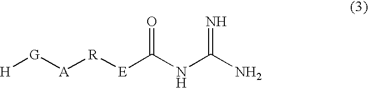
[H][G][A][R][E]C(NC(N)=N)=O
